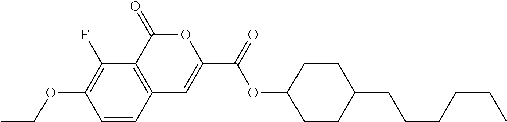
C1=CC2=C(C(F)=C1OCC)C(=O)OC(C(=O)OC1CCC(CCCCCC)CC1)=C2
